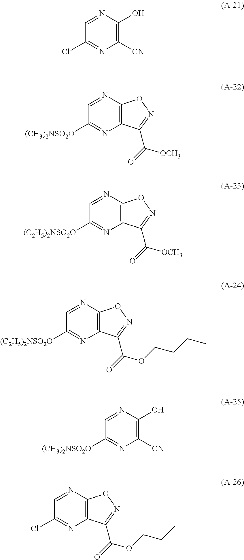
N1=CC(Cl)=NC([CN])=C1O.N1=CC([(CH3)2NSO2O])=NC2=C1ON=C2C(=O)[OCH3].N1=CC([(C2H5)2NSO2O])=NC2=C1ON=C2C(=O)[OCH3].N1=CC([(C2H5)2NSO2O])=NC2=C1ON=C2C(=O)OCCCC.N1=CC([(CH3)2NSO2O])=NC([CN])=C1O.N1=CC(Cl)=NC2=C1ON=C2C(=O)OCCC
